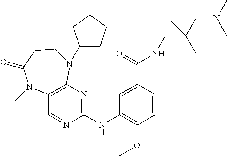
C12=C(N=C(NC3=C(OC)C=CC(C(=O)NCC(CN(C)C)(C)C)=C3)N=C1)N(C1CCCC1)CCC(=O)N2C
